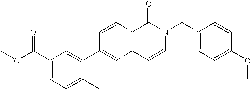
C1=CC(C2=CC(C(OC)=O)=CC=C2C)=CC2=C1C(=O)N(CC1=CC=C(OC)C=C1)C=C2
